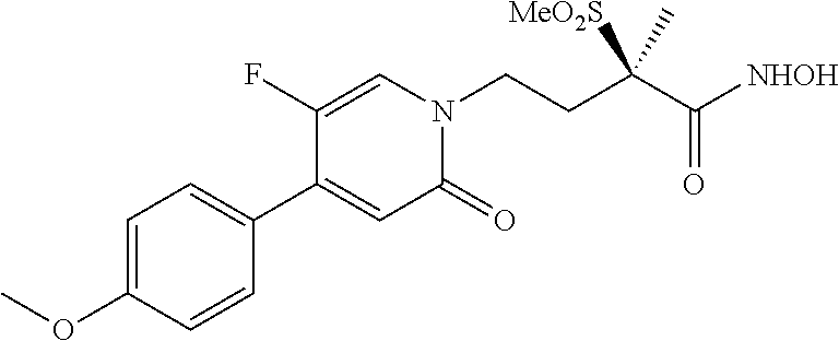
C1(OC)=CC=C(C2=CC(=O)N(CCC(C([NHOH])=O)([MeO2S])C)C=C2F)C=C1
